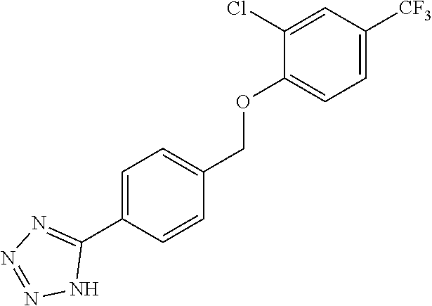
C1=C(C2=NN=NN2)C=CC(COC2=CC=C([CF3])C=C2Cl)=C1
